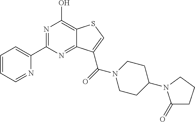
C1=CC=NC(C2=NC(O)=C3C(=N2)C(C(=O)N2CCC(N4C(=O)CCC4)CC2)=CS3)=C1
